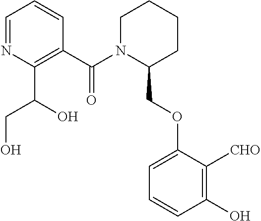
C1=NC(C(O)CO)=C(C(N2C(COC3=CC=CC(O)=C3[CHO])CCCC2)=O)C=C1
